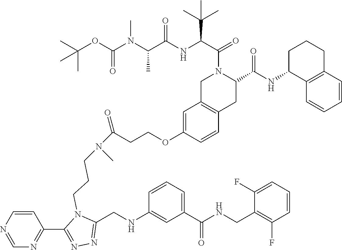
C1=CC2=C(C=C1OCCC(N(CCCN1C(CNC3=CC(C(NCC4=C(F)C=CC=C4F)=O)=CC=C3)=NN=C1C1=NC=NC=C1)C)=O)CN(C(C(NC(C(N(C(OC(C)(C)C)=O)C)C)=O)C(C)(C)C)=O)C(C(NC1C3=C(CCC1)C=CC=C3)=O)C2
